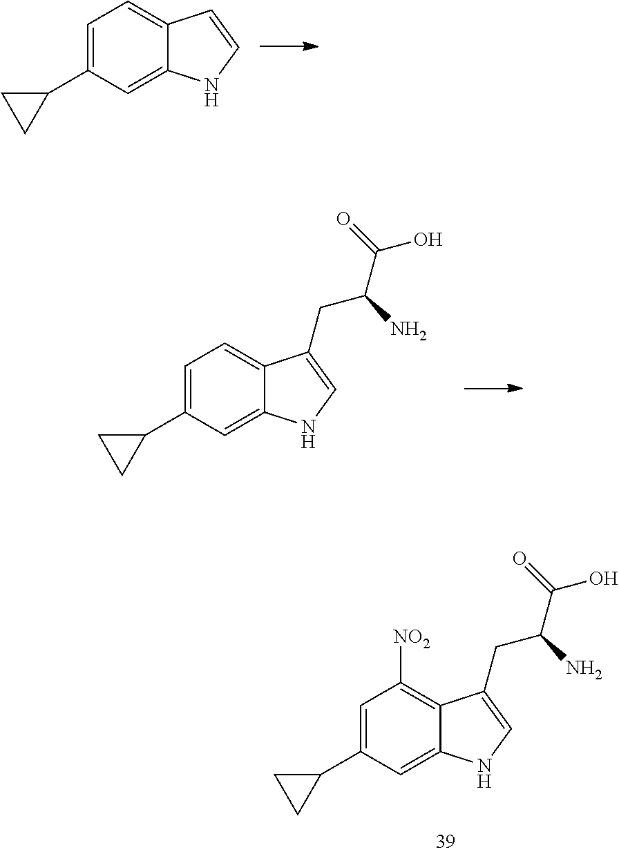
C1=C(C2CC2)C=C2C(=C1)C=CN2.C1=C(C2CC2)C=C2C(=C1)C(CC(N)C(O)=O)=CN2.C1=C(C2CC2)C=C2C(=C1[NO2])C(CC(N)C(O)=O)=CN2
